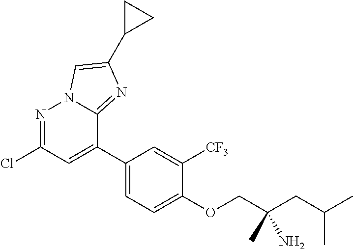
N1=C(Cl)C=C(C2=CC=C(OCC(CC(C)C)(C)N)C([CF3])=C2)C2=NC(C3CC3)=CN12
